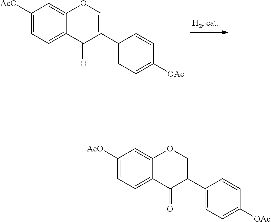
C1([AcO])=CC=C2C(=C1)OC=C(C1=CC=C([OAc])C=C1)C2=O.C1([AcO])=CC=C2C(=C1)OCC(C1=CC=C([OAc])C=C1)C2=O
